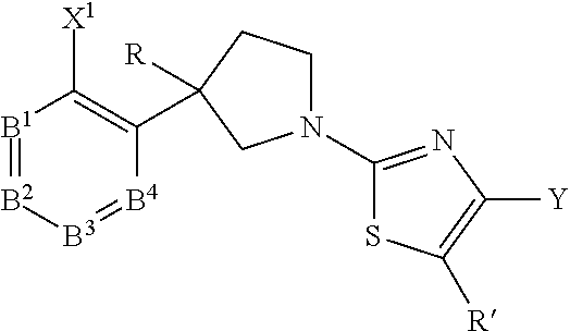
[B1]1=[B2][B3]=[B4]C(C2([R])CCN(C3=NC([Y])=C([R])S3)C2)=C1[X1]
